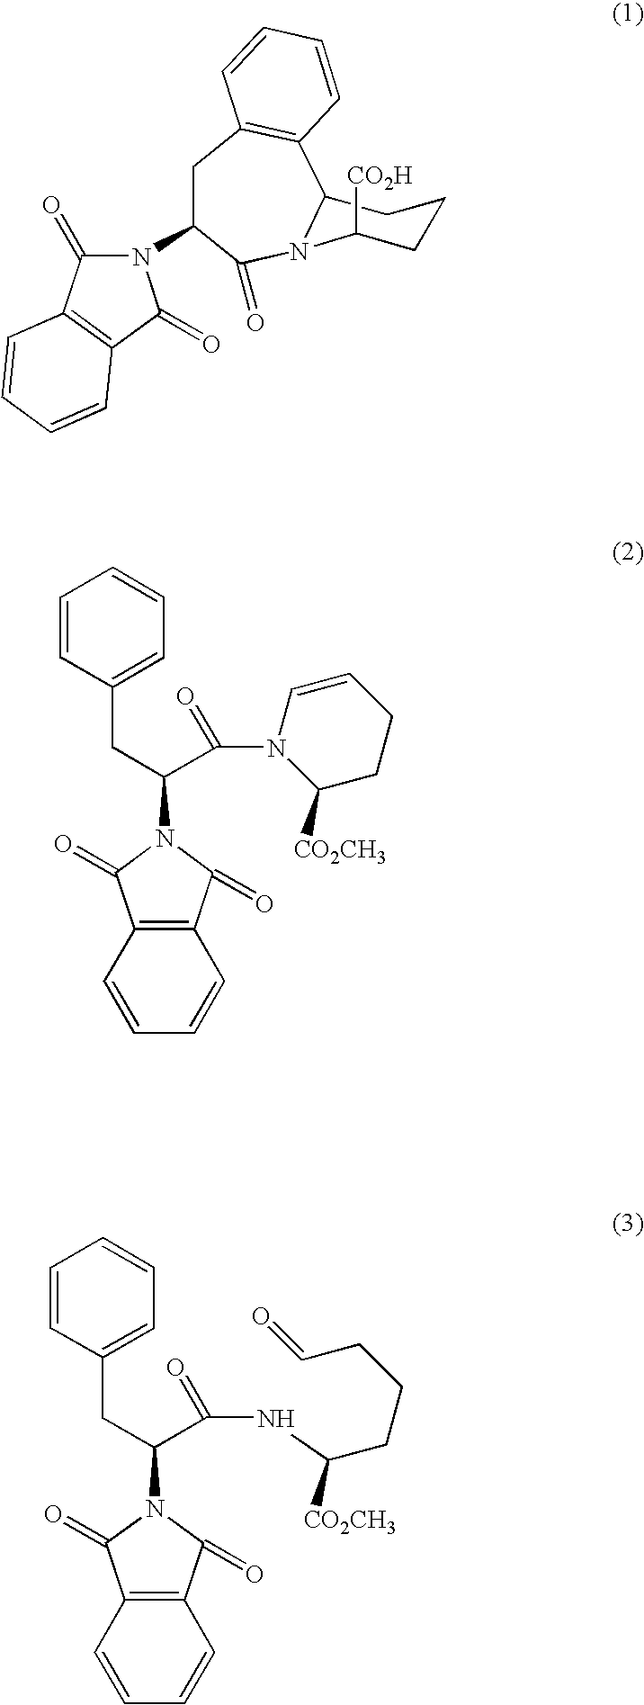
C1=CC(CC(C(=O)N2C=CCCC2[CO2CH3])N2C(=O)C3=C(C2=O)C=CC=C3)=CC=C1.C1=CC(CC(C(=O)NC(CCCC=O)[CO2CH3])N2C(=O)C3=C(C2=O)C=CC=C3)=CC=C1.N1(C2CC3=C(C=CC=C3)C3N(C2=O)C([CO2H])CCC3)C(=O)C2=C(C1=O)C=CC=C2
